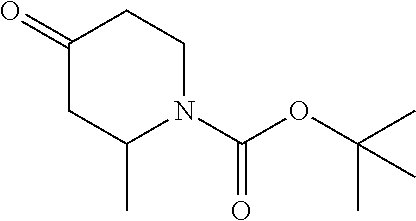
C1(=O)CC(C)N(C(OC(C)(C)C)=O)CC1
